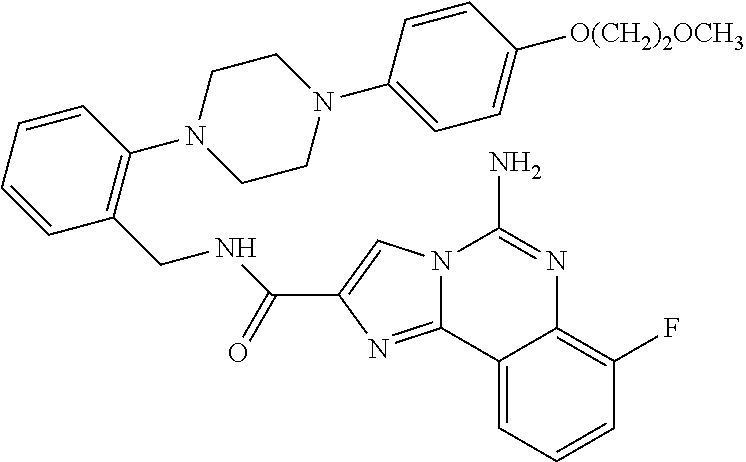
N12C(=NC(C(=O)NCC3=C(N4CCN(C5=CC=C([O(CH2)2OCH3])C=C5)CC4)C=CC=C3)=C1)C1=CC=CC(F)=C1N=C2N
